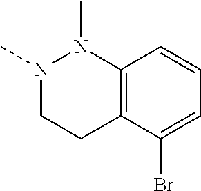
N1(C)CCC2=C(N1C)C=CC=C2Br
